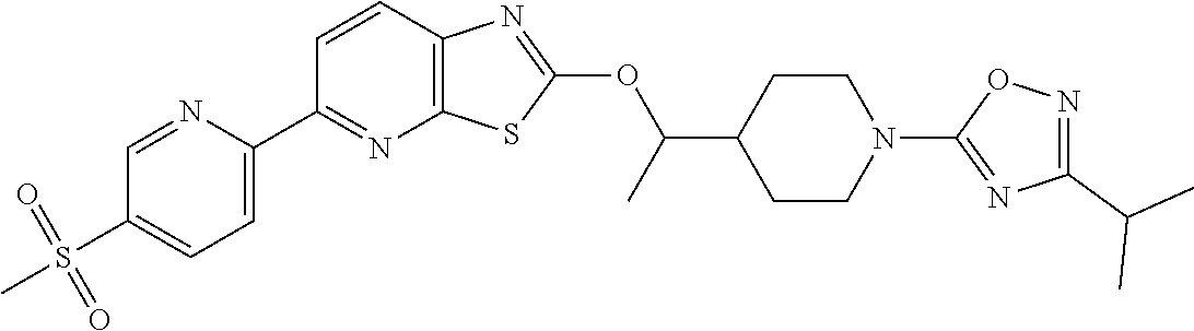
C1=CC2=C(N=C1C1=CC=C(S(C)(=O)=O)C=N1)SC(OC(C1CCN(C3=NC(C(C)C)=NO3)CC1)C)=N2
